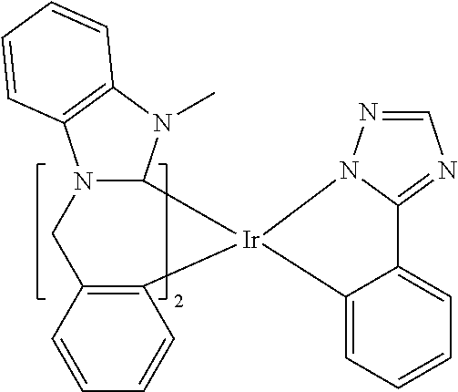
C1=CC2=C(C=C1)[Ir]1(C3N(C2)C2=C(N3C)C=CC=C2)N2N=CN=C2C2=CC=CC=C12
